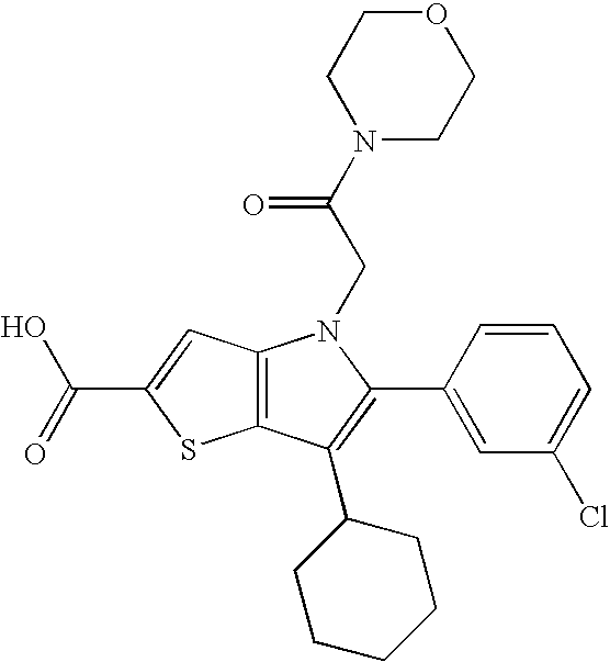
C12=C(C(C3CCCCC3)=C(C3=CC(Cl)=CC=C3)N1CC(N1CCOCC1)=O)SC(C(=O)O)=C2
